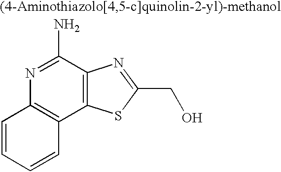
C1=CC=CC2=C1N=C(N)C1=C2SC(CO)=N1
